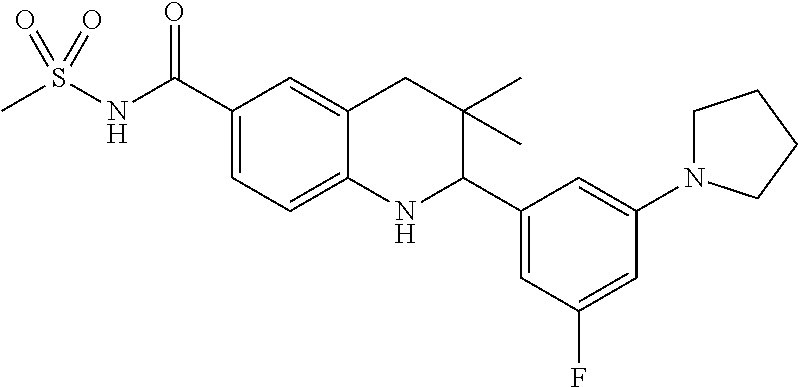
C1(C(NS(C)(=O)=O)=O)=CC=C2C(=C1)CC(C)(C)C(C1=CC(F)=CC(N3CCCC3)=C1)N2
